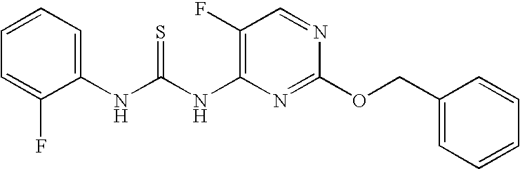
C1(F)=C(NC(NC2=CC=CC=C2F)=S)N=C(OCC2=CC=CC=C2)N=C1
